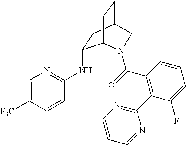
[F3C]C1=CN=C(NC2CC3CCC2N(C(=O)C2=C(C4=NC=CC=N4)C(F)=CC=C2)C3)C=C1
